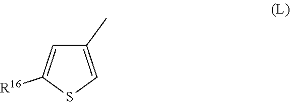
C1=C([R16])SC=C1C
